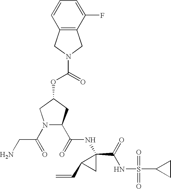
C1=CC2=C(C(F)=C1)CN(C(=O)OC1CC(C(=O)NC3(C(=O)NS(=O)(=O)C4CC4)C(C=C)C3)N(C(=O)CN)C1)C2
